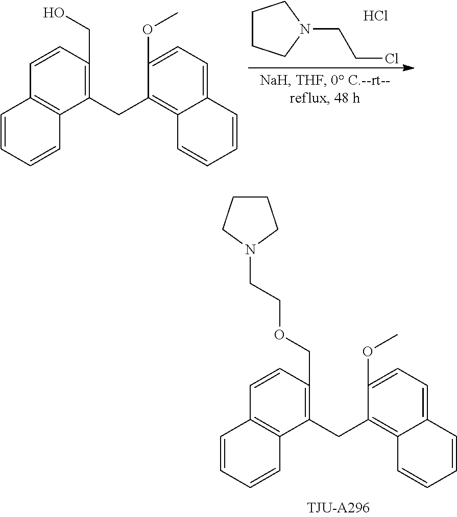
C1=CC(COCCN2CCCC2)=C(CC2=C3C(=CC=C2OC)C=CC=C3)C2=C1C=CC=C2.C1=CC(CO)=C(CC2=C3C(=CC=C2OC)C=CC=C3)C2=C1C=CC=C2.C1CCN(CCCl)C1.Cl
